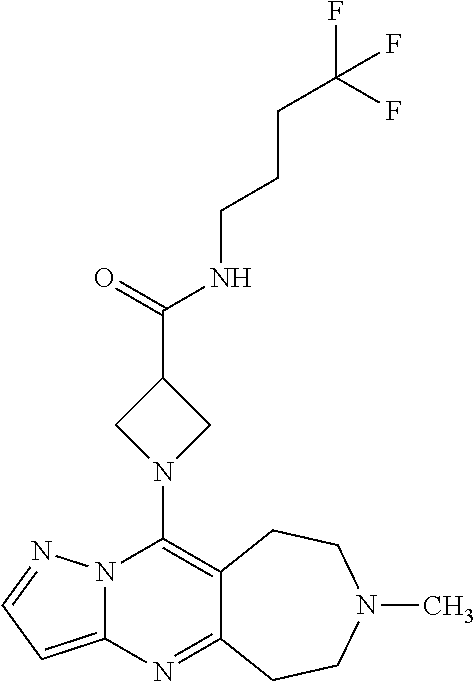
N12C(=CC=N1)N=C1C(=C2N2CC(C(=O)NCCCC(F)(F)F)C2)CCN(C)CC1
